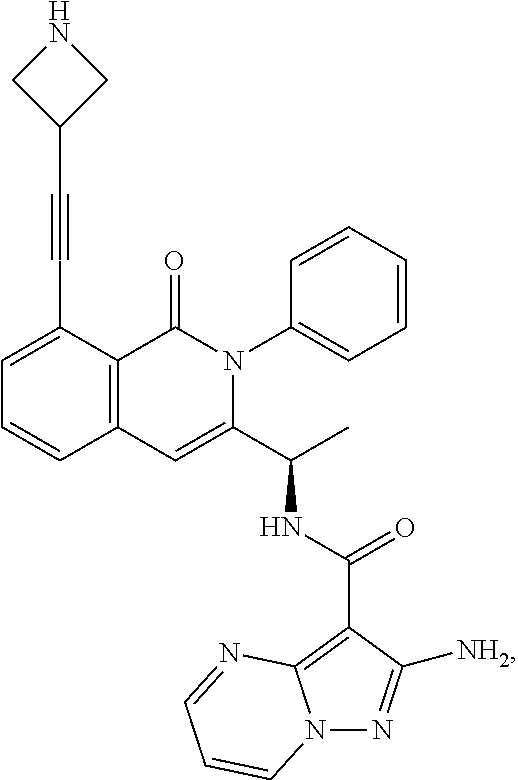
C1(C#CC2CNC2)=CC=CC2=C1C(=O)N(C1=CC=CC=C1)C(C(C)NC(C1=C3N(N=C1[NH2])C=CC=N3)=O)=C2
